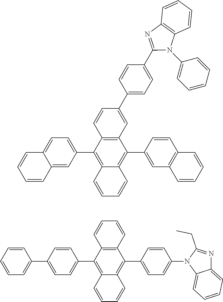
C1=CC2=C(C=C1C1=CC=C(C3=NC4=C(N3C3=CC=CC=C3)C=CC=C4)C=C1)C(C1=CC3=C(C=C1)C=CC=C3)=C1C(=C2C2=CC=C3C(=C2)C=CC=C3)C=CC=C1.C1=CC(C2=CC=C(C3=C4C(=C(C5=CC=C(N6C7=CC=CC=C7N=C6CC)C=C5)C5=C3C=CC=C5)C=CC=C4)C=C2)=CC=C1
